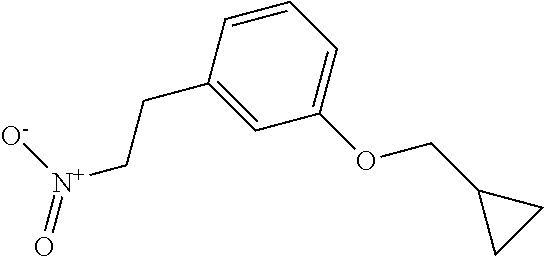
C(CC1=CC(OCC2CC2)=CC=C1)[N+](=O)[O-]
